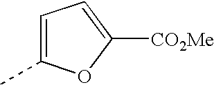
C1=C(C)OC([CO2Me])=C1
